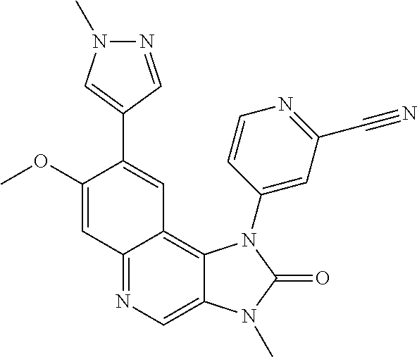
C1(OC)=CC2=NC=C3C(=C2C=C1C1=CN(C)N=C1)N(C1=CC(C#N)=NC=C1)C(=O)N3C
